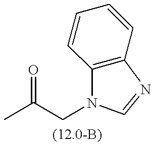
C12=C(C=CC=C1)N=CN2CC(C)=O
